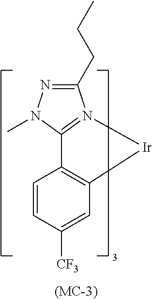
C1(CCC)=NN(C)C2=N1[Ir]C1=C2C=CC([CF3])=C1.[(MC-3)]
